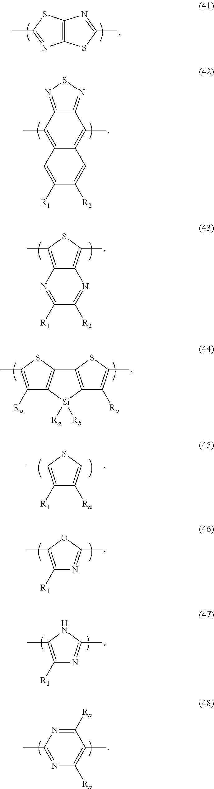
C12=C(SC(C)=N1)N=C(C)S2.C12=NSN=C1C(C)=C1C(=C2C)C=C([R1])C([R2])=C1.C12=C(C)SC(C)=C1N=C([R2])C([R1])=N2.C1([Ra])=C(C)SC2=C1[Si]([Ra])([Rb])C1=C2SC(C)=C1[Ra].C1([R1])=C(C)SC(C)=C1[Ra].C1([R1])=C(C)OC(C)=N1.C1([R1])=C(C)NC(C)=N1.C1(C)=C([Ra])N=C(C)N=C1[Ra]
